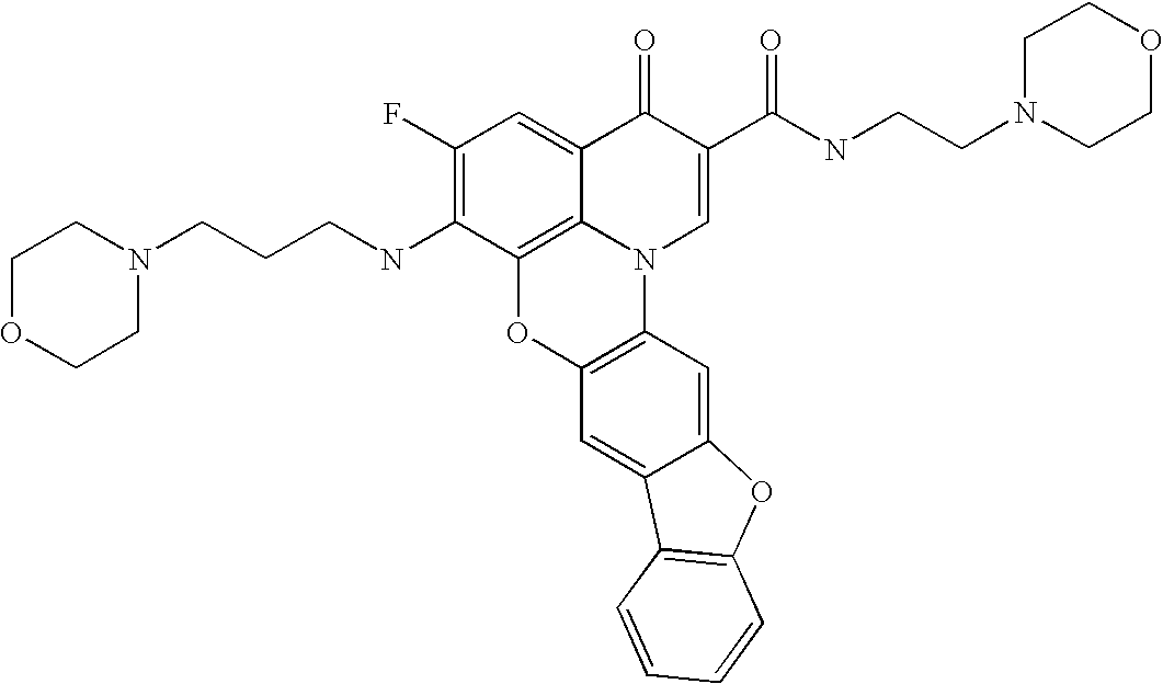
C1(F)=C(NCCCN2CCOCC2)C2=C3C(=C1)C(=O)C(C(=O)NCCN1CCOCC1)=CN3C1=C(O2)C=C2C(=C1)OC1=C2C=CC=C1
